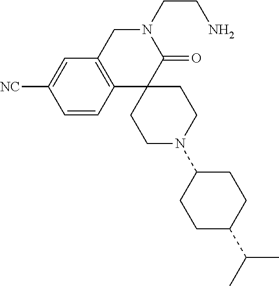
C1C2=C(C3(C(=O)N1CCN)CCN(C1CCC(C(C)C)CC1)CC3)C=CC([CN])=C2
